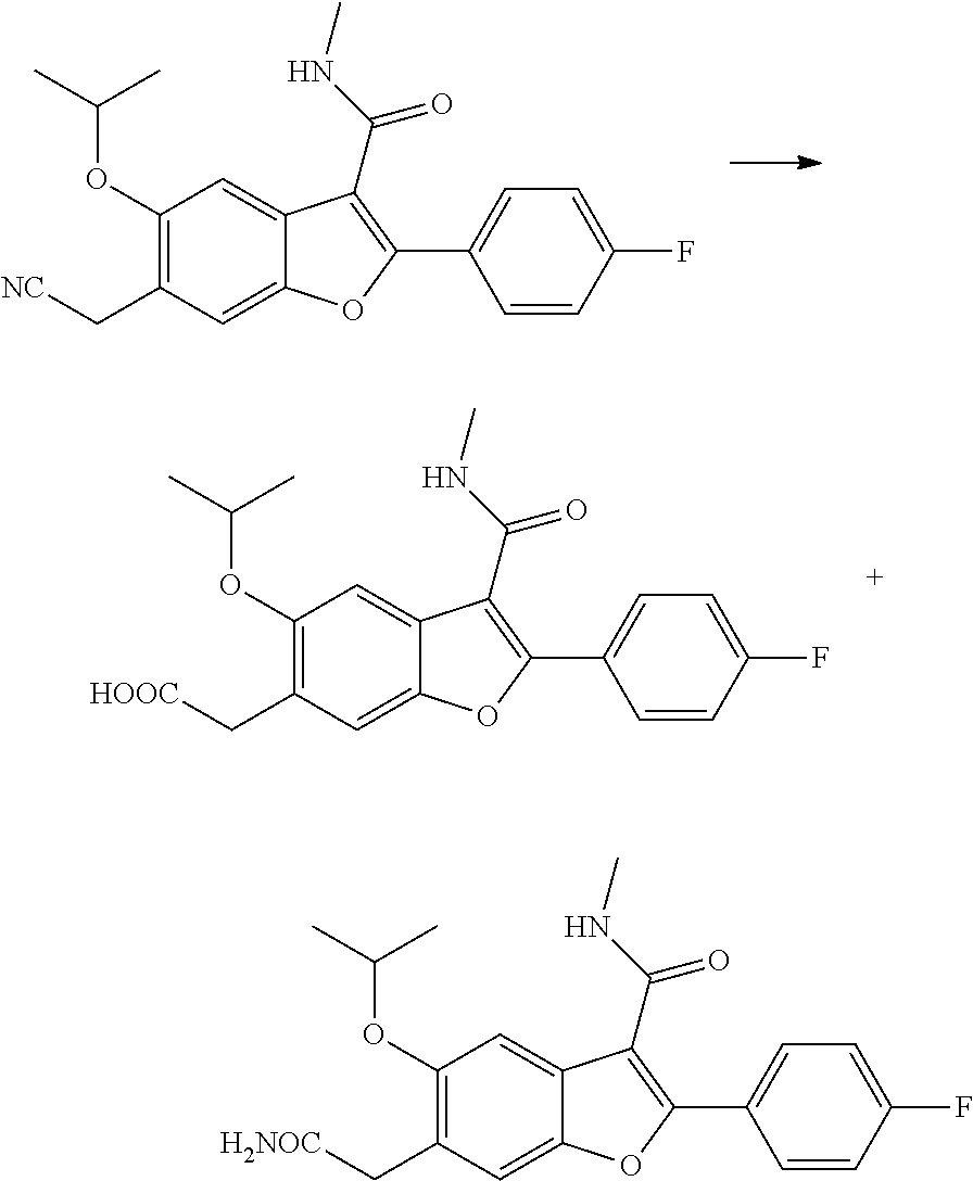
C1(OC(C)C)=C(C[H2NOC])C=C2C(=C1)C(C(=O)NC)=C(C1=CC=C(F)C=C1)O2.C1(OC(C)C)=C(C[NC])C=C2C(=C1)C(C(=O)NC)=C(C1=CC=C(F)C=C1)O2.C1(OC(C)C)=C(C[HOOC])C=C2C(=C1)C(C(=O)NC)=C(C1=CC=C(F)C=C1)O2
